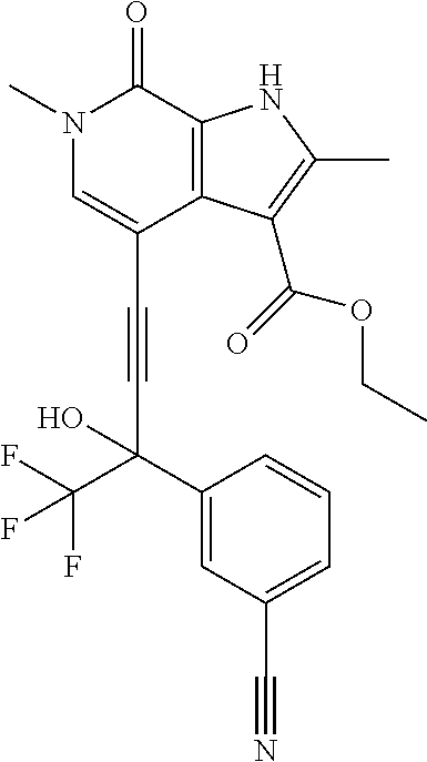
N1(C)C=C(C#CC(C(F)(F)F)(C2=CC(C#N)=CC=C2)O)C2=C(C1=O)NC(C)=C2C(=O)OCC
